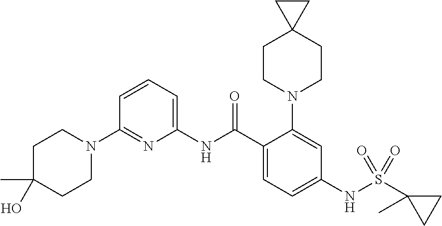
C1(N2CCC(C)(O)CC2)=NC(NC(C2=CC=C(NS(C3(C)CC3)(=O)=O)C=C2N2CCC3(CC2)CC3)=O)=CC=C1
